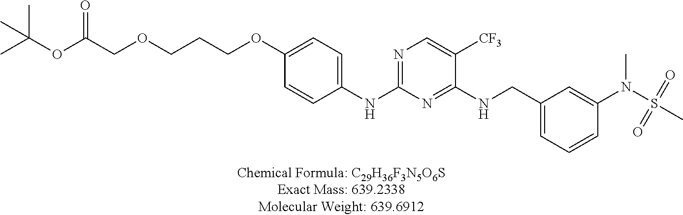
C1(NC2=NC=C([CF3])C(NCC3=CC=CC(N(S(C)(=O)=O)C)=C3)=N2)=CC=C(OCCCOCC(OC(C)(C)C)=O)C=C1
